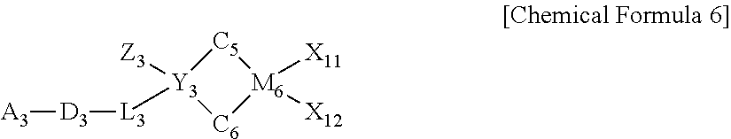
[C5]1[Y3]([Z3])([L3][D3][A3])[C6][M6]1([X11])[X12]
